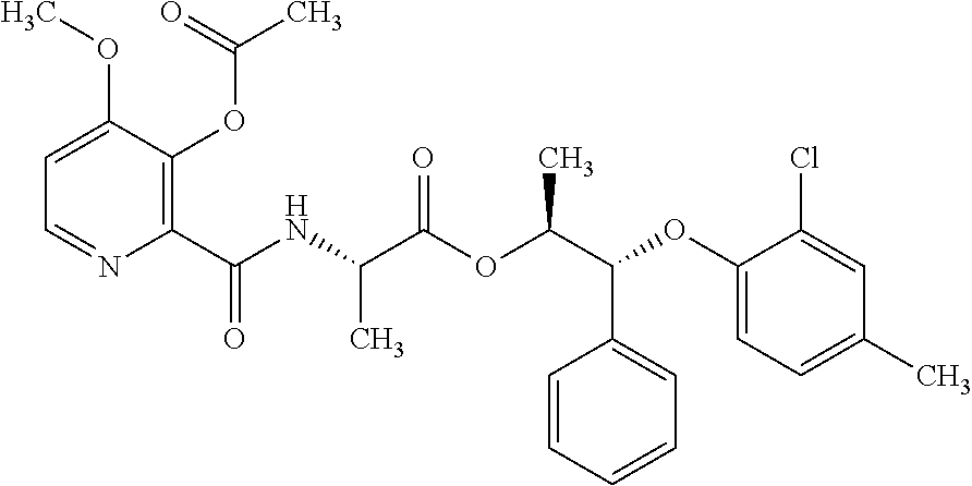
C1=C(OC)C(OC(C)=O)=C(C(NC(C(OC(C(C2=CC=CC=C2)OC2=CC=C(C)C=C2Cl)C)=O)C)=O)N=C1
